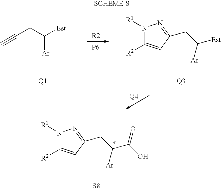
C(CC([Est])[Ar])#C.N1([R1])C([R2])=CC(CC([Est])[Ar])=N1.[Q3].[P6].[Q1].N1([R1])C([R2])=CC(CC(C(O)=O)[Ar])=N1.[S8]
